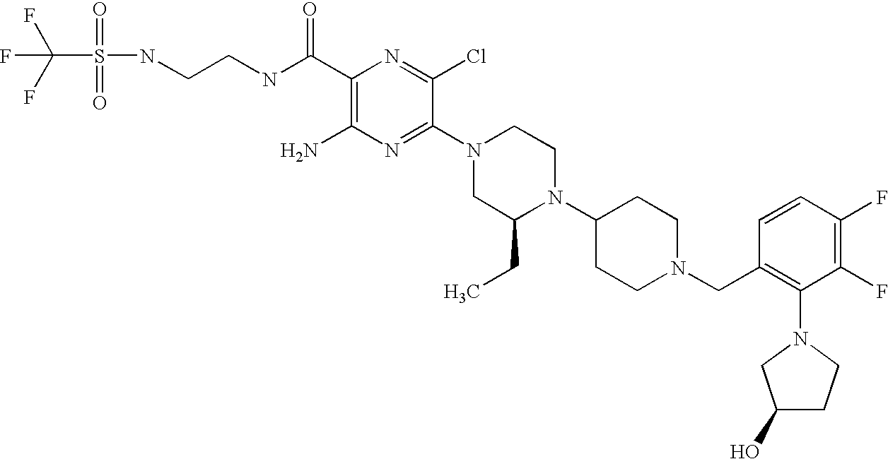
C1(C(NCCNS(=O)(=O)C(F)(F)F)=O)=C(N)N=C(N2CC(CC)N(C3CCN(CC4=C(N5CC(O)CC5)C(F)=C(F)C=C4)CC3)CC2)C(Cl)=N1
